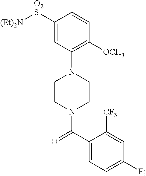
C1([O2S][(Et)2N])=CC(N2CCN(C(C3=CC=C(F)C=C3[CF3])=O)CC2)=C([OCH3])C=C1
